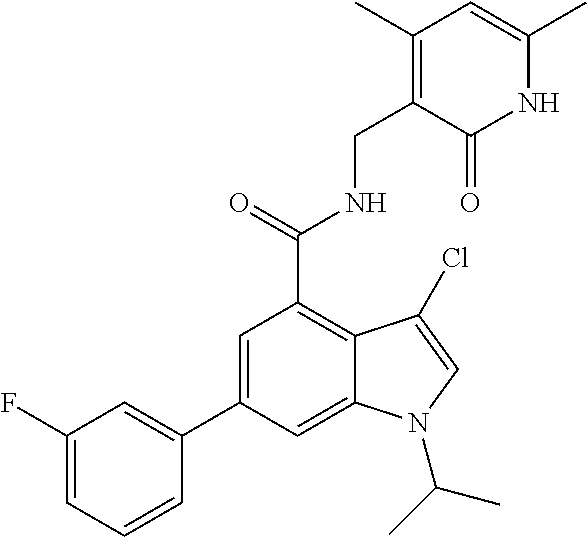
N1C(C)=CC(C)=C(CNC(C2=C3C(=CC(C4=CC(F)=CC=C4)=C2)N(C(C)C)C=C3Cl)=O)C1=O
